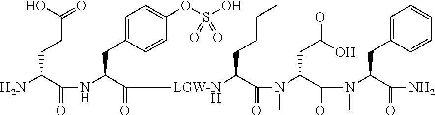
C1=C(CC(NC(C(N)CCC(=O)O)=O)C(=O)[LGW-NH]C(C(=O)N(C(C(N(C)C(C(=O)N)CC2=CC=CC=C2)=O)CC(O)=O)C)CCCC)C=CC(OS(O)(=O)=O)=C1
